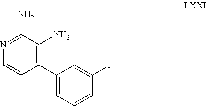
C1=CC(C2=CC=CC(F)=C2)=C(N)C(N)=N1
